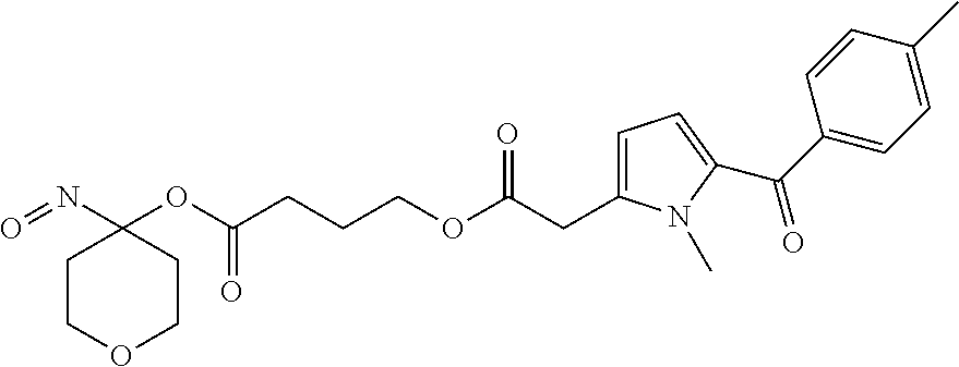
C1COCCC1(N=O)OC(CCCOC(CC1=CC=C(C(C2=CC=C(C)C=C2)=O)N1C)=O)=O
